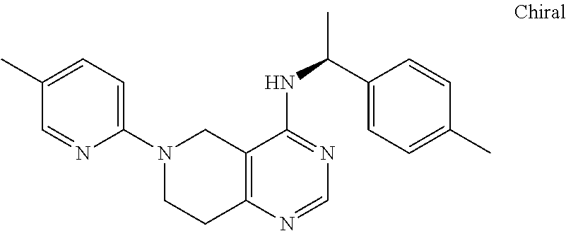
C12=C(N=CN=C1NC(C)C1=CC=C(C)C=C1)CCN(C1=CC=C(C)C=N1)C2
